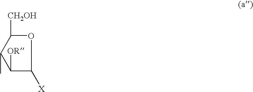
O1C([CH2OH])C(C)C([OR])C1[X]
